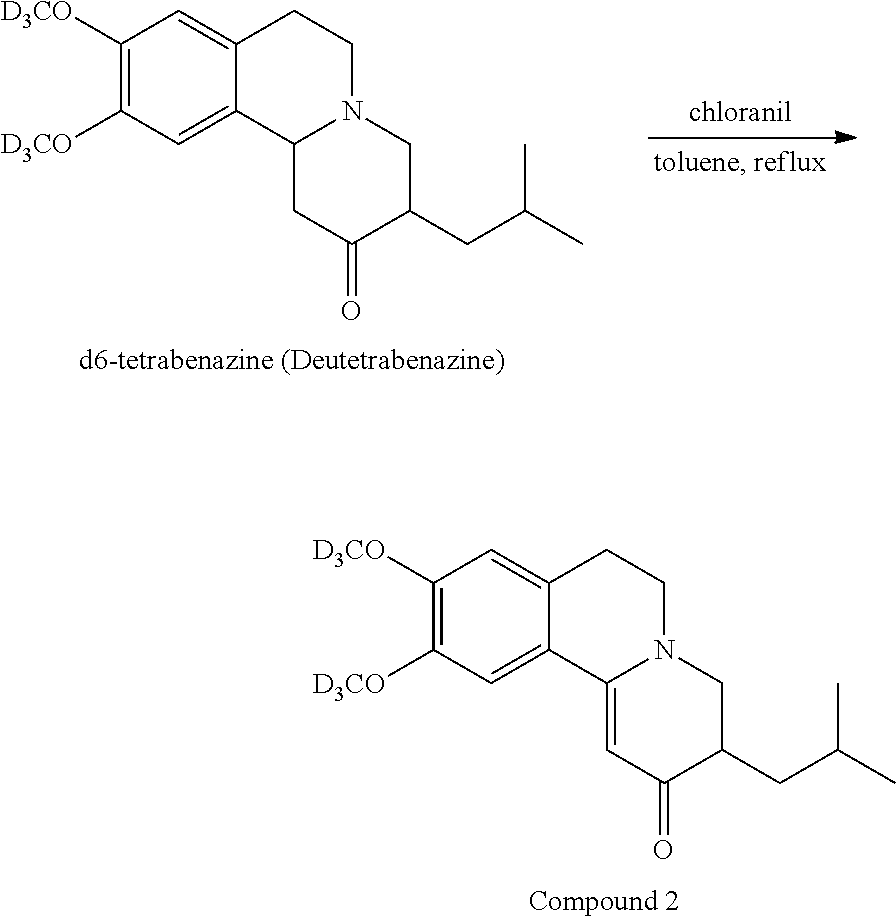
C1([D3CO])=C([D3CO])C=C2C(=C1)CCN1C2CC(=O)C(CC(C)C)C1.C1([D3CO])=C([D3CO])C=C2C(=C1)CCN1C2=CC(=O)C(CC(C)C)C1
